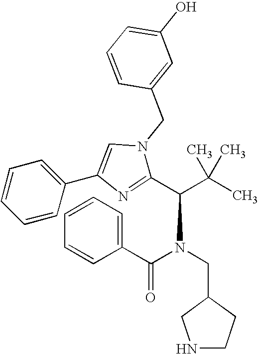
C1(C(C(C)(C)C)N(CC2CNCC2)C(C2=CC=CC=C2)=O)=NC(C2=CC=CC=C2)=CN1CC1=CC(O)=CC=C1
